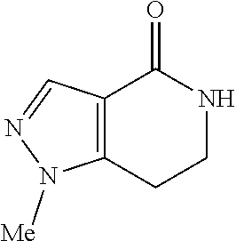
C12=C(CCNC1=O)N([Me])N=C2
